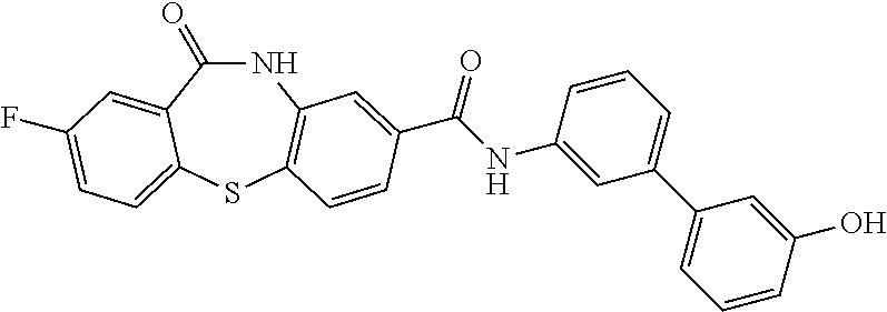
C1(=O)NC2=C(SC3=CC=C(F)C=C13)C=CC(C(NC1=CC(C3=CC=CC(O)=C3)=CC=C1)=O)=C2
